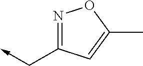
N1=C(C->C)C=C(C)O1
